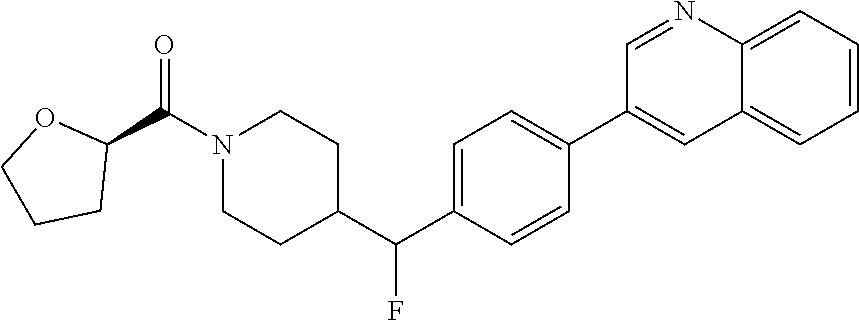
C1=C(C(C2CCN(C(C3OCCC3)=O)CC2)F)C=CC(C2=CC3=CC=CC=C3N=C2)=C1
